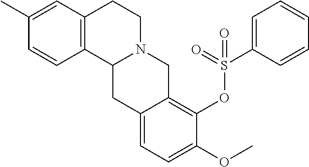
C1=CC2=C(C=C1C)CCN1C2CC2=CC=C(OC)C(OS(C3=CC=CC=C3)(=O)=O)=C2C1
